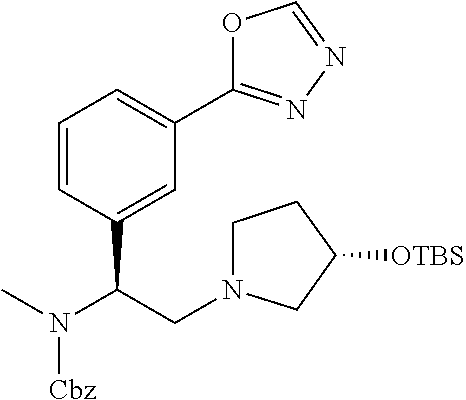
C1=CC(C(CN2CCC([OTBS])C2)N(C)[Cbz])=CC(C2=NN=CO2)=C1
